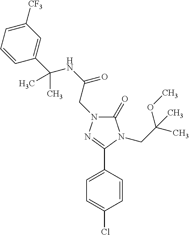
C1(=O)N(CC(NC(C2=CC([CF3])=CC=C2)(C)C)=O)N=C(C2=CC=C(Cl)C=C2)N1CC(C)(OC)C
